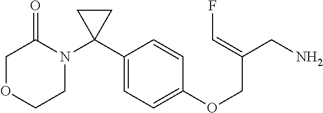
C1(C2(N3C(=O)COCC3)CC2)=CC=C(OCC(CN)=CF)C=C1
